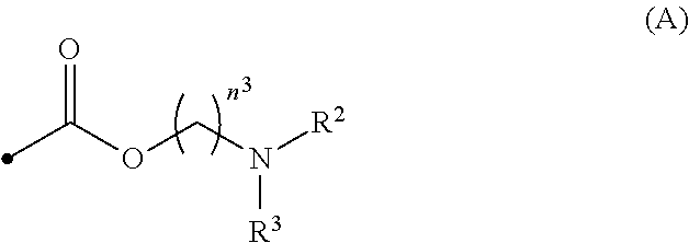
C(OCN([R2])[R3])(=O)C
